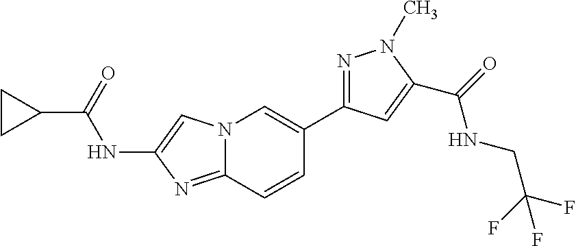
C1CC1C(=O)NC1=CN2C(=N1)C=CC(C1=NN(C)C(C(=O)NCC(F)(F)F)=C1)=C2
